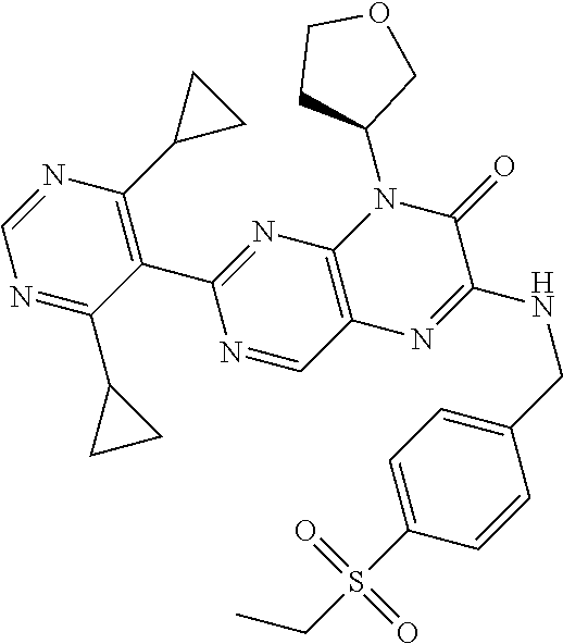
C1(C2=NC3=C(C=N2)N=C(NCC2=CC=C(S(CC)(=O)=O)C=C2)C(=O)N3C2COCC2)=C(C2CC2)N=CN=C1C1CC1
